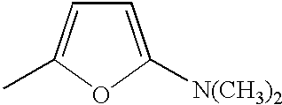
C1=C([N(CH3)2])OC(C)=C1
